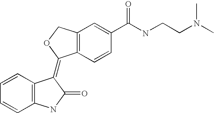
C12=C(C=CC(C(NCCN(C)C)=O)=C1)C(=C1C3=C(C=CC=C3)NC1=O)OC2
